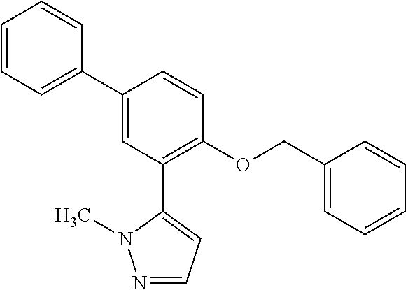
C1=CC(C2=CC(C3=CC=NN3C)=C(OCC3=CC=CC=C3)C=C2)=CC=C1
